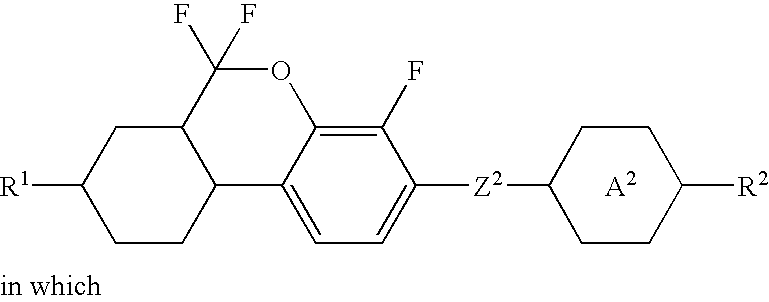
C1([R2])CCC([Z2]C2=CC=C3C(=C2F)OC(F)(F)C2C3CCC([R1])C2)CC1.[A2]
